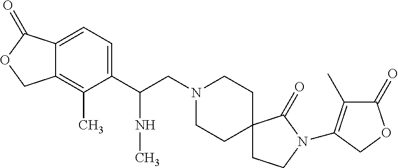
C1(C(NC)CN2CCC3(CC2)CCN(C2=C(C)C(=O)OC2)C3=O)=CC=C2C(=C1C)COC2=O
